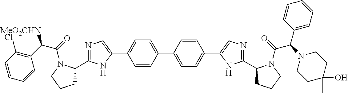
C1=CC(C2=CN=C(C3CCCN3C(=O)C(C3=C(Cl)C=CC=C3)[MeO2CHN])N2)=CC=C1C1=CC=C(C2=CN=C(C3CCCN3C(=O)C(C3=CC=CC=C3)N3CCC(O)(C)CC3)N2)C=C1
